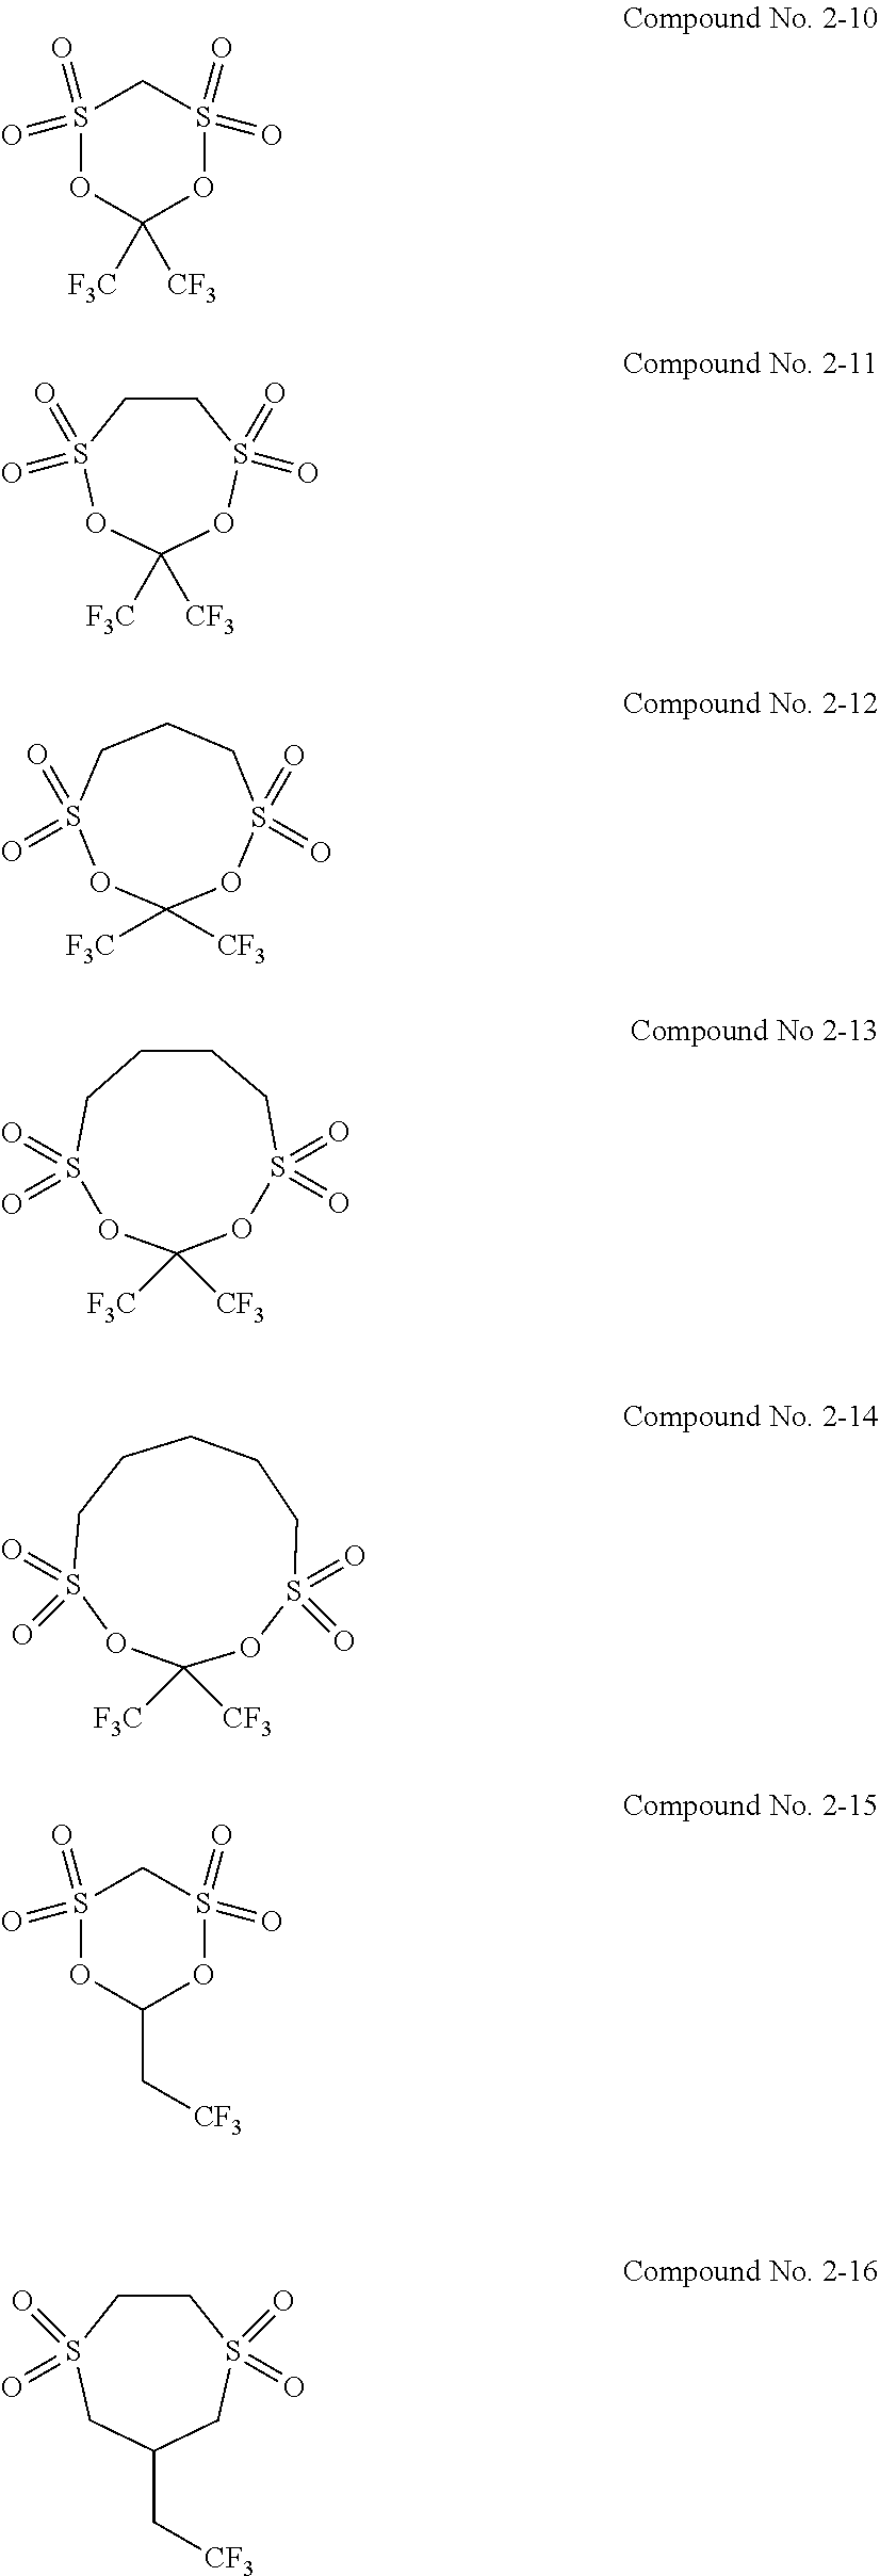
C1CCS(=O)(=O)OC([CF3])([F3C])OS(=O)(=O)C1.C1([CF3])([F3C])OS(=O)(=O)CCCCCS(=O)(=O)O1.S1(=O)(=O)OC([CF3])([F3C])OS(=O)(=O)C1.C1CS(=O)(=O)OC([F3C])([CF3])OS1(=O)=O.C1CS(=O)(=O)OC([F3C])([CF3])OS(=O)(=O)C1.S1(=O)(=O)OC(C[CF3])OS(=O)(=O)C1.C1CS(=O)(=O)CC(C[CF3])CS1(=O)=O
